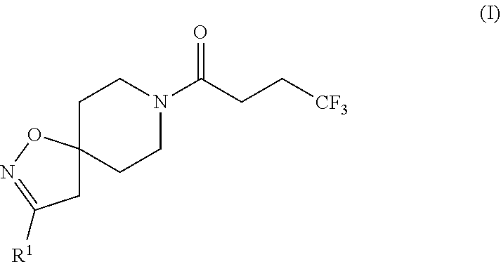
C1N(C(CC[CF3])=O)CCC2(C1)CC([R1])=NO2
